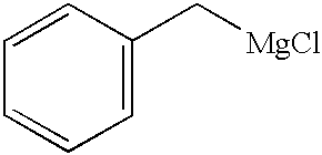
C1=CC(C[MgCl])=CC=C1
